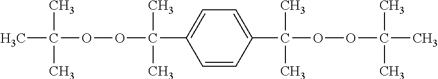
C1=CC(C(C)(C)OOC(C)(C)C)=CC=C1C(C)(C)OOC(C)(C)C
